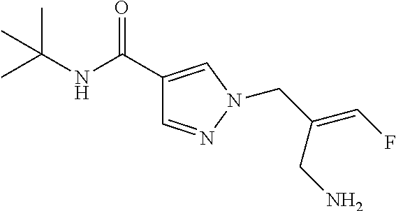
C1(C(NC(C)(C)C)=O)=CN(CC(=CF)CN)N=C1
